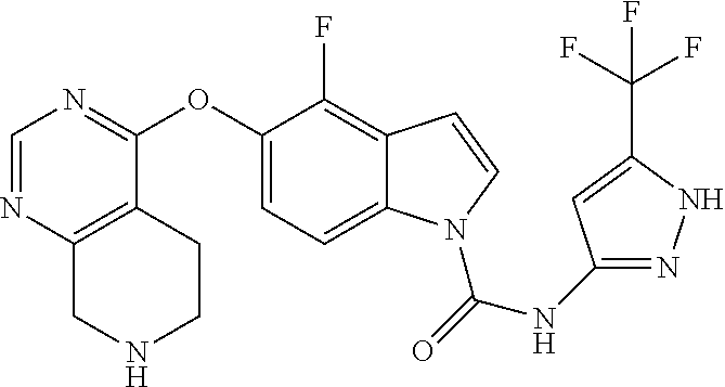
C1(OC2=NC=NC3=C2CCNC3)=CC=C2C(=C1F)C=CN2C(NC1=NNC(C(F)(F)F)=C1)=O
